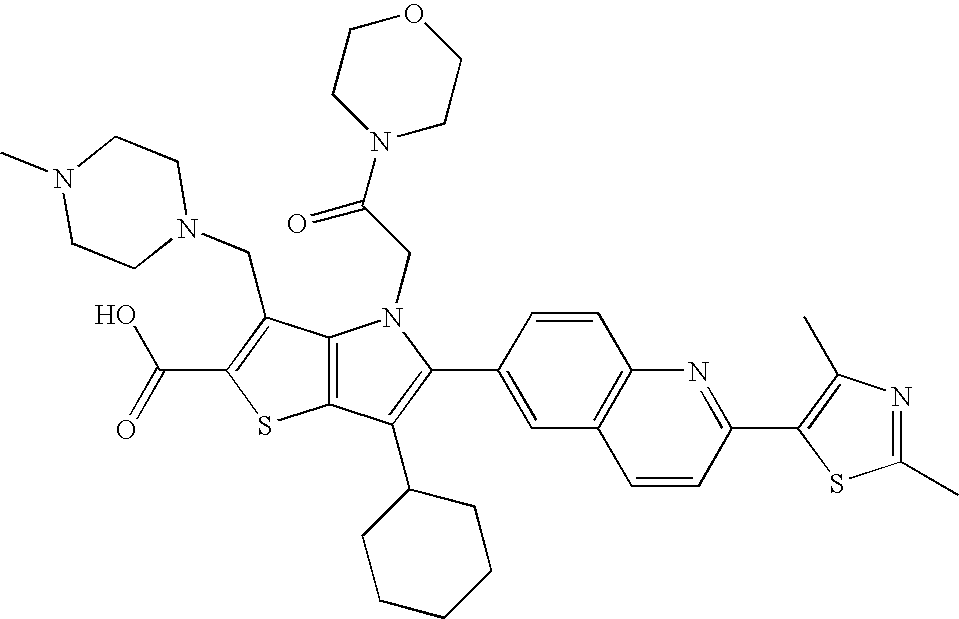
C(C1=C(CN2CCN(C)CC2)C2=C(S1)C(C1CCCCC1)=C(C1=CC3=C(C=C1)N=C(C1=C(C)N=C(C)S1)C=C3)N2CC(N1CCOCC1)=O)(=O)O
